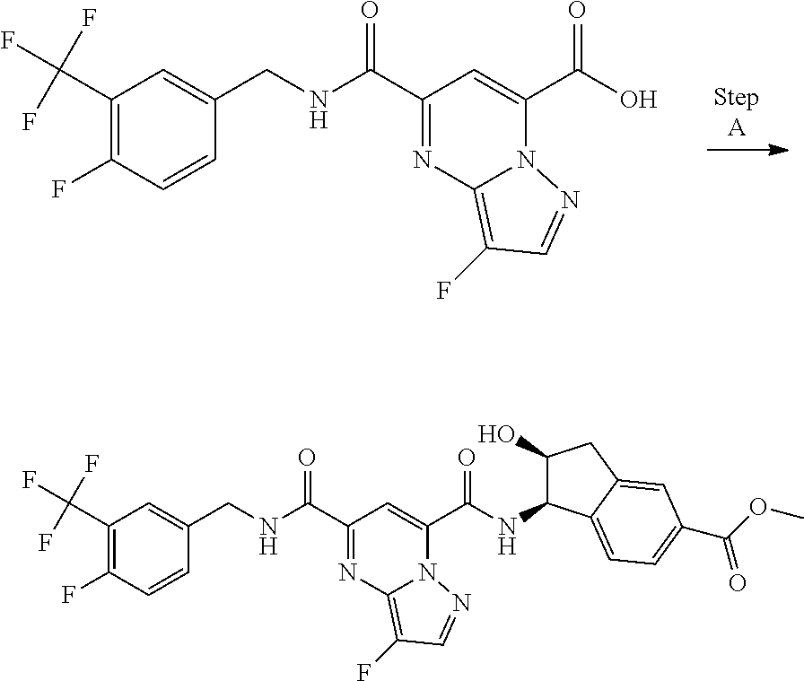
C1(C(F)(F)F)=C(F)C=CC(CNC(C2=NC3=C(F)C=NN3C(C(O)=O)=C2)=O)=C1.C1(C(F)(F)F)=C(F)C=CC(CNC(C2=NC3=C(F)C=NN3C(C(NC3C(O)CC4=CC(C(OC)=O)=CC=C34)=O)=C2)=O)=C1
